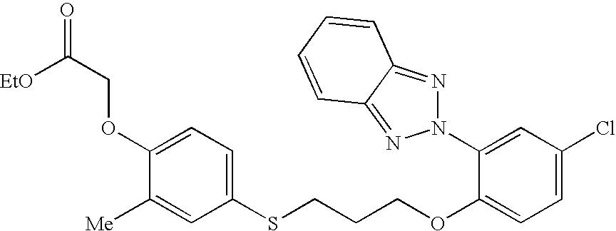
C1(OCC([EtO])=O)=CC=C(SCCCOC2=CC=C(Cl)C=C2N2N=C3C(=N2)C=CC=C3)C=C1[Me]
